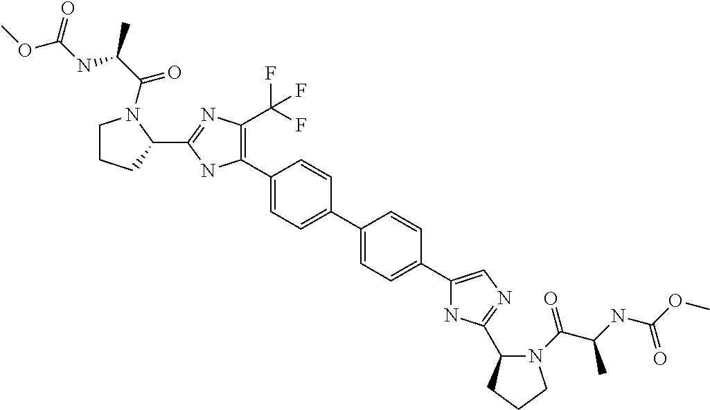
C1(C2=C(C(F)(F)F)N=C(C3CCCN3C(C(C)NC(OC)=O)=O)N2)=CC=C(C2=CC=C(C3=CN=C(C4N(C(C(C)NC(OC)=O)=O)CCC4)N3)C=C2)C=C1
